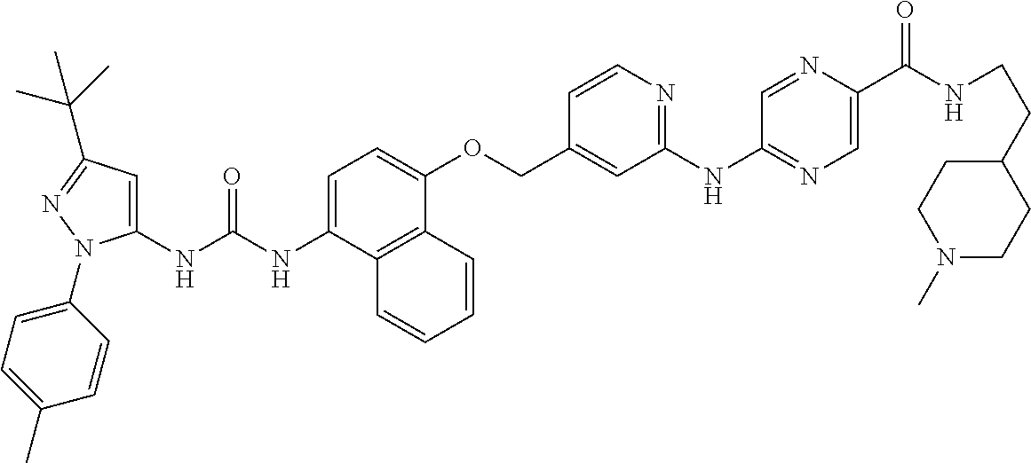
N(C(NC1=CC(C(C)(C)C)=NN1C1=CC=C(C)C=C1)=O)C1=CC=C(OCC2=CC(NC3=NC=C(C(NCCC4CCN(C)CC4)=O)N=C3)=NC=C2)C2=C1C=CC=C2
